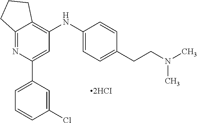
[2HCI].C12=NC(C3=CC=CC(Cl)=C3)=CC(NC3=CC=C(CCN(C)C)C=C3)=C1CCC2
